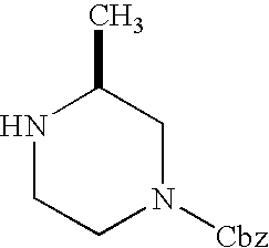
N1CCN([Cbz])CC1C
